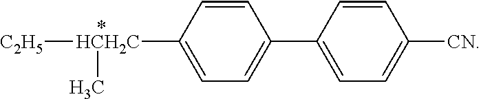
[C2H5][HCH2C](C1=CC=C(C2=CC=C([CN])C=C2)C=C1)C
